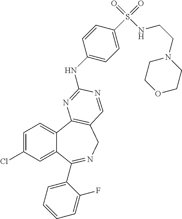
C1=C(Cl)C=C2C(=C1)C1=C(CN=C2C2=CC=CC=C2F)C=NC(NC2=CC=C(S(=O)(=O)NCCN3CCOCC3)C=C2)=N1
